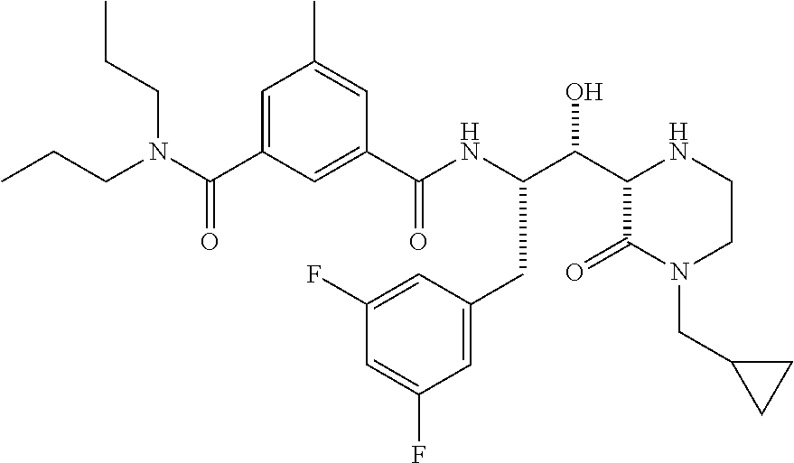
C(C1C(=O)N(CC2CC2)CCN1)(O)C(NC(C1=CC(C(N(CCC)CCC)=O)=CC(C)=C1)=O)CC1=CC(F)=CC(F)=C1
